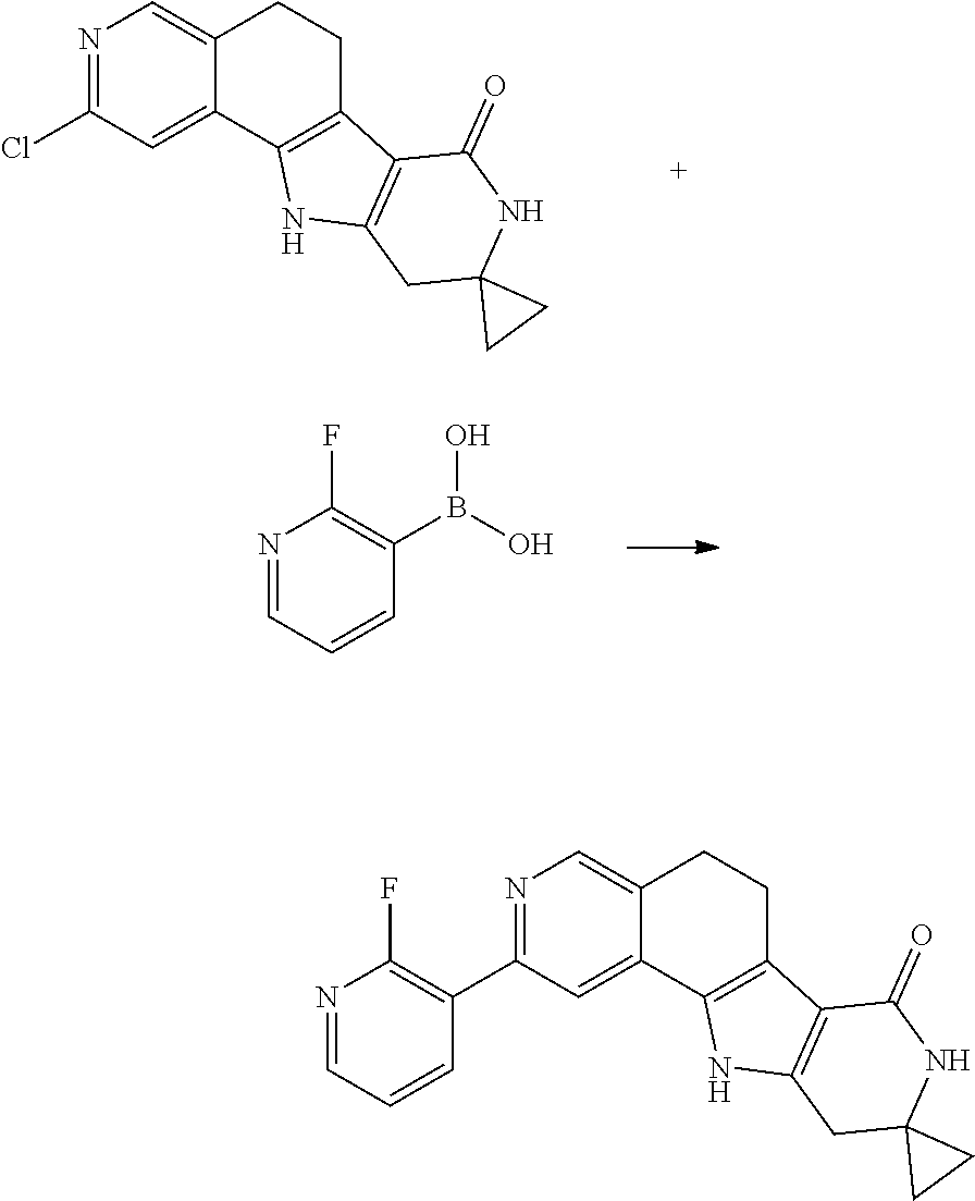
N1=C(Cl)C=C2C(=C1)CCC1=C2NC2=C1C(=O)NC1(C2)CC1.C1=NC(F)=C(B(O)O)C=C1.C1=NC(F)=C(C2=NC=C3C(=C2)C2=C(CC3)C3=C(N2)CC2(NC3=O)CC2)C=C1
